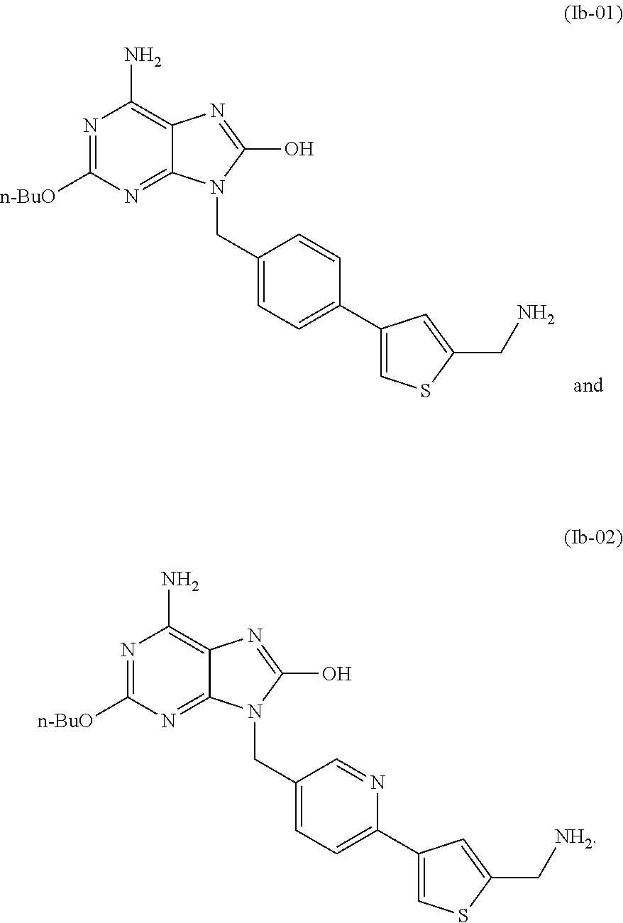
N1=C([n-BuO])N=C2C(=C1N)N=C(O)N2CC1=CC=C(C2=CSC(CN)=C2)C=C1.N1=C([n-BuO])N=C2C(=C1N)N=C(O)N2CC1=CC=C(C2=CSC(C[NH2])=C2)N=C1
